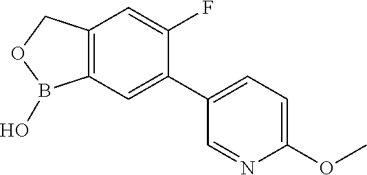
C12=C(COB1O)C=C(F)C(C1=CC=C(OC)N=C1)=C2
